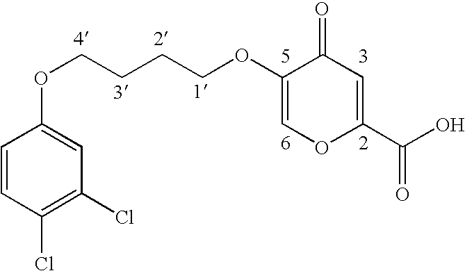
C1=CC(Cl)=C(Cl)C=C1OCCCCOC1=COC(C(O)=O)=CC1=O
